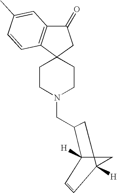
C123C([H])(C(CN4CCC5(CC4)CC(=O)C4=C5C=CC(C)=C4)C1)C=CC2([H])C3
